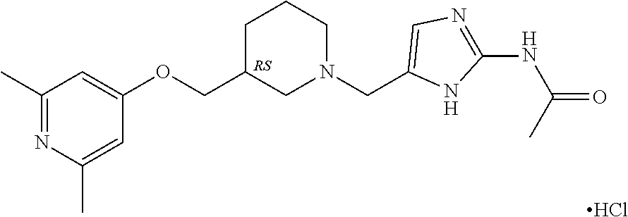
C1(C)=NC(C)=CC(OCC2CN(CC3=CN=C(NC(=O)C)N3)CCC2)=C1.Cl
